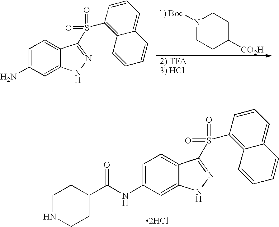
[2HCl].C1NCCC(C(NC2=CC=C3C(=C2)NN=C3S(=O)(=O)C2=C3C(=CC=C2)C=CC=C3)=O)C1.N1([1) Boc])CCC([CO2H])CC1.C1=C(N)C=C2C(=C1)C(S(=O)(=O)C1=C3C(=CC=C1)C=CC=C3)=NN2
